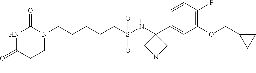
C(CCCS(NC1(C2=CC(OCC3CC3)=C(F)C=C2)CN(C)C1)(=O)=O)CN1C(=O)NC(=O)CC1
